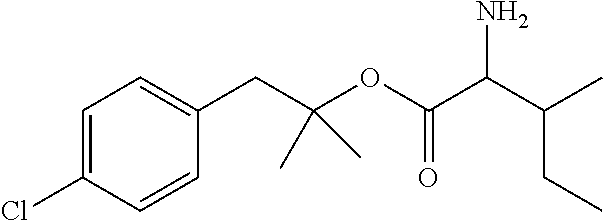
C1=C(Cl)C=CC(CC(OC(C(C(C)CC)N)=O)(C)C)=C1
